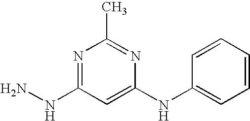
N1=C(NN)C=C(NC2=CC=CC=C2)N=C1C
